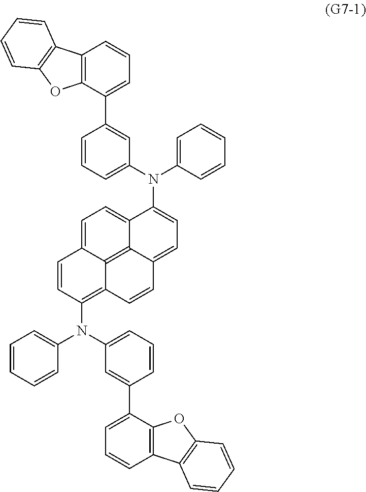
C1=CC(N(C2=CC=CC(C3=CC=CC4=C3OC3=C4C=CC=C3)=C2)C2=CC=CC=C2)=C2C3=C4C(=CC=C(N(C5=CC=CC(C6=CC=CC7=C6OC6=C7C=CC=C6)=C5)C5=CC=CC=C5)C4=CC=C13)C=C2
